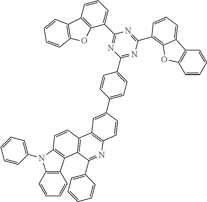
C1=CC2=C(C=C1)C1=C(N2C2=CC=CC=C2)C=CC2=C1C(C1=CC=CC=C1)=NC1=C2C=C(C2=CC=C(C3=NC(C4=C5C(=CC=C4)C4=C(C=CC=C4)O5)=NC(C4=CC=CC5=C4OC4=C5C=CC=C4)=N3)C=C2)C=C1
